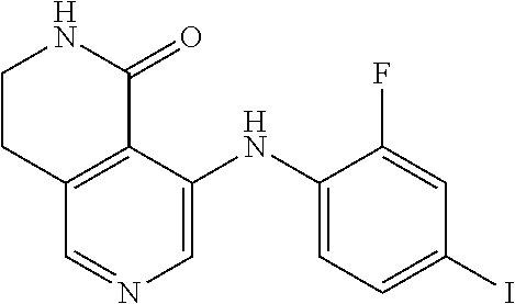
C12=C(C(NC3=CC=C(I)C=C3F)=CN=C1)C(=O)NCC2
